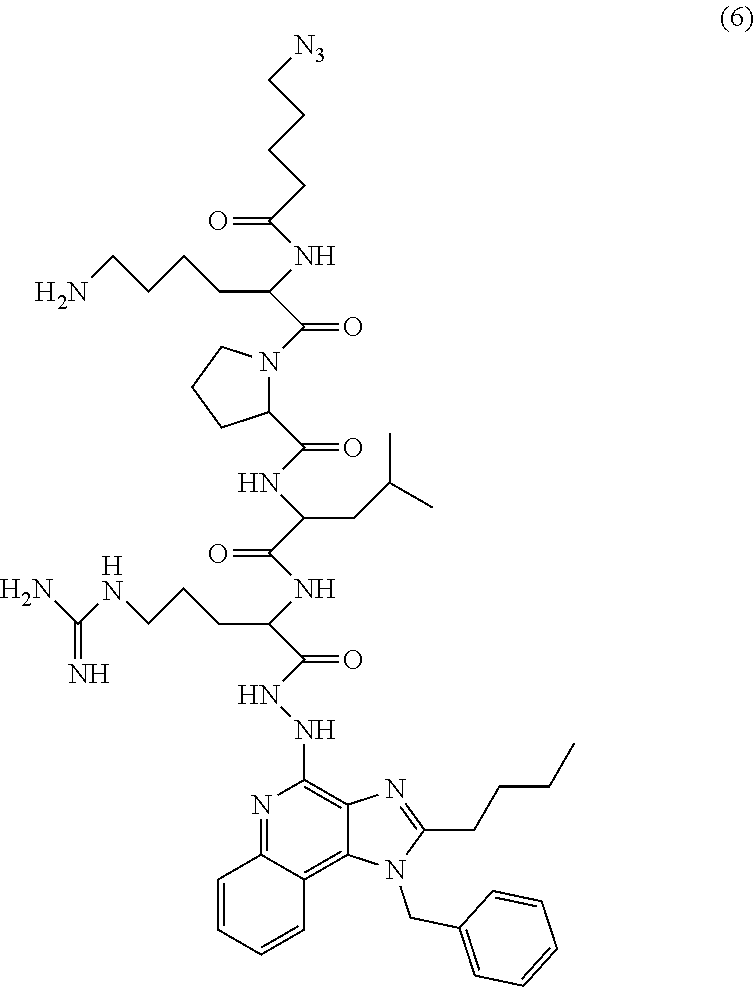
N1=C2C(=C3C(=C1NNC(=O)C(NC(C(CC(C)C)NC(C1N(C(C(CCCCN)NC(CCCC[N3])=O)=O)CCC1)=O)=O)CCCNC(N)=N)N=C(CCCC)N3CC1=CC=CC=C1)C=CC=C2
